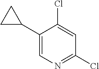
C1(C2CC2)=CN=C(Cl)C=C1Cl
